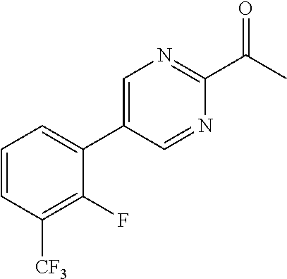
C1=C(C2=CC=CC([CF3])=C2F)C=NC(C(=O)C)=N1
